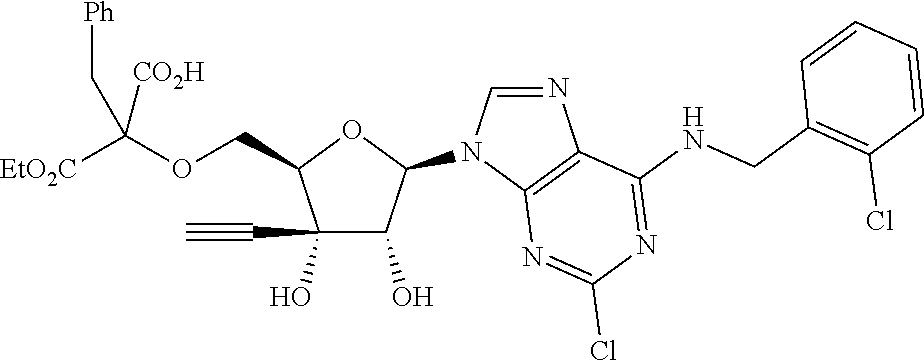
C1(O)(C#C)C(O)C(N2C=NC3=C2N=C(Cl)N=C3NCC2=C(Cl)C=CC=C2)OC1COC([EtO2C])([CO2H])C[Ph]
